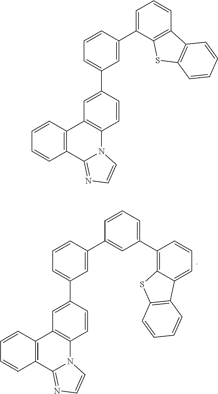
C12=C(C=CC=C1)C1=C(N3C2=NC=C3)C=CC(C2=CC=CC(C3=CC=CC4=C3SC3=C4C=CC=C3)=C2)=C1.C12=C(C=CC=C1)C1=C(N3C2=NC=C3)C=CC(C2=CC=CC(C3=CC(C4=C5C(=CC=C4)C4=C(S5)C=CC=C4)=CC=C3)=C2)=C1
